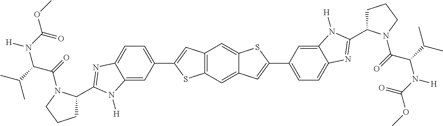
C1(C2=NC3=CC=C(C4=CC5=C(C=C6C(=C5)SC(C5=CC=C7C(=C5)N([H])C(C5CCCN5C(=O)C(C(C)C)N(C(OC)=O)[H])=N7)=C6)S4)C=C3N2[H])CCCN1C(=O)C(C(C)C)N(C(OC)=O)[H]
